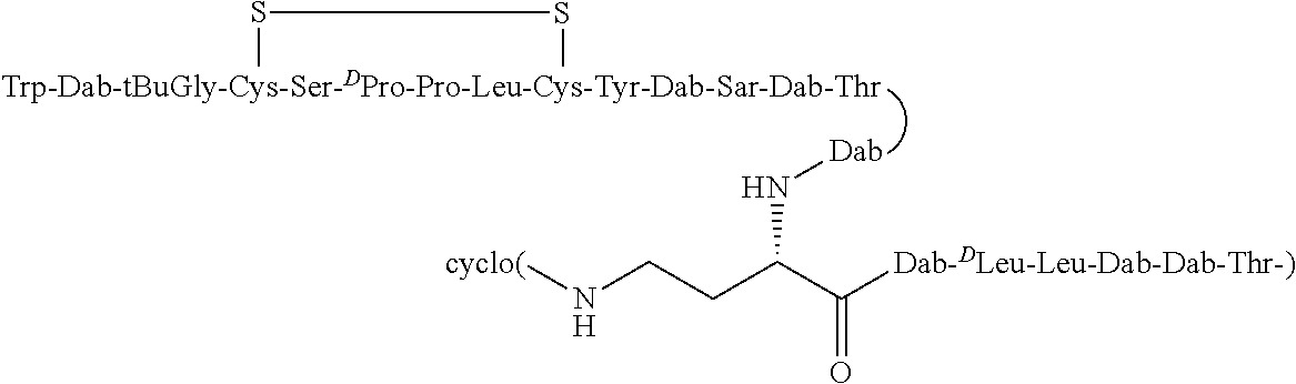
[Trp-Dab-tBuGly-Cys-Ser-DPro-Pro-Leu-Cys-Tyr-Dab-Sar-Dab-Thr]1SS1.[Dab]NC(CCN[cyclo(])C([Dab-DLeu-Leu-Dab-Dab-Thr-)])=O
